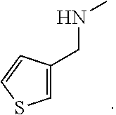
C1=C(CNC)C=CS1
